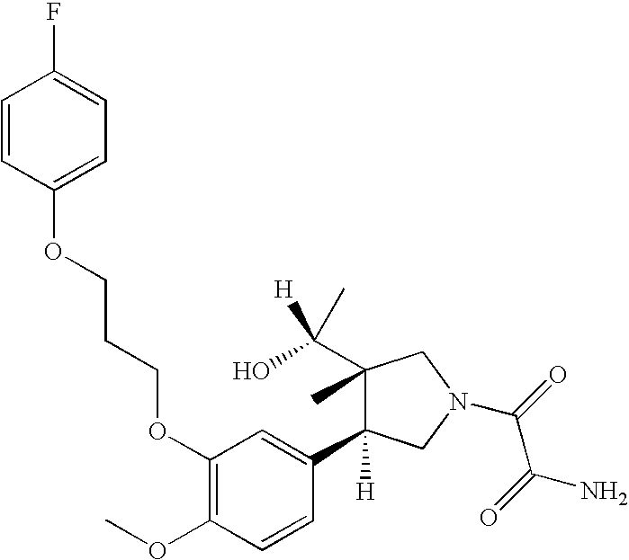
C1(OCCCOC2=CC=C(F)C=C2)=C(OC)C=CC(C2([H])C(C)(C([H])(C)O)CN(C(C(N)=O)=O)C2)=C1
